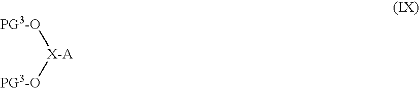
[PG3-O][X-A][PG3-O]
